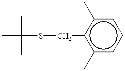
CC(SCc1c(C)cccc1C)(C)C
